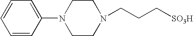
C1=CC(N2CCN(CCC[SO3H])CC2)=CC=C1
